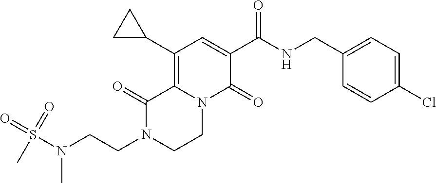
C12=C(C3CC3)C=C(C(=O)NCC3=CC=C(Cl)C=C3)C(=O)N1CCN(CCN(S(=O)(=O)C)C)C2=O
